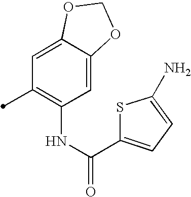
C1=C2C(=CC(C)=C1NC(=O)C1=CC=C(N)S1)OCO2
